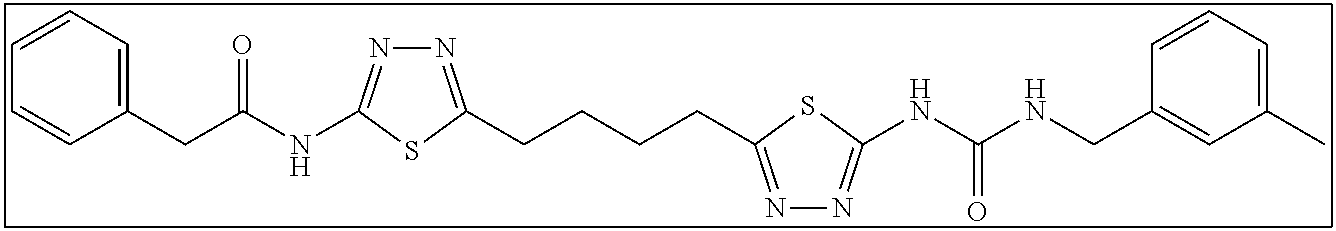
C1=CC=C(CC(NC2=NN=C(CCCCC3=NN=C(NC(NCC4=CC(C)=CC=C4)=O)S3)S2)=O)C=C1
